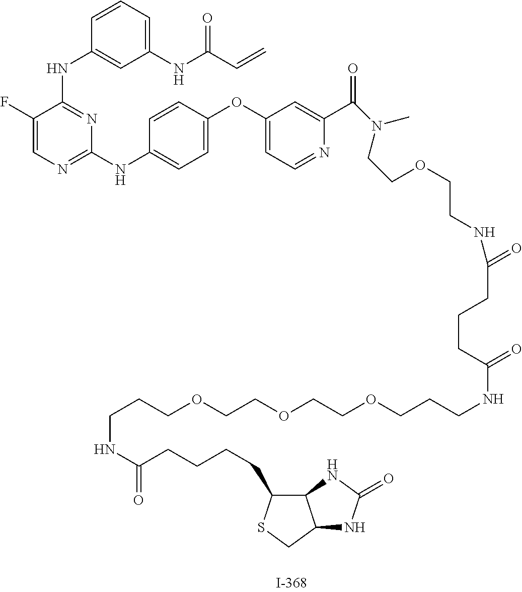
C1(F)=CN=C(NC2=CC=C(OC3=CC=NC(C(N(C)CCOCCNC(=O)CCCC(NCCCOCCOCCOCCCNC(CCCCC4SCC5C4NC(=O)N5)=O)=O)=O)=C3)C=C2)N=C1NC1=CC(NC(C=C)=O)=CC=C1
